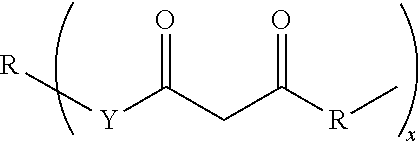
[R][Y]C(CC([R]C)=O)=O
